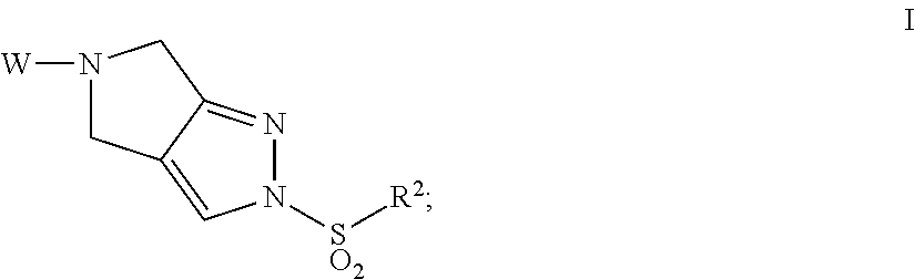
N1([W])CC2=CN([SO2][R2])N=C2C1
